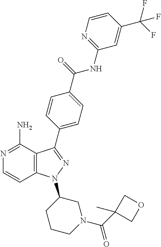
C12=C(C(N)=NC=C1)C(C1=CC=C(C(=O)NC3=NC=CC(C(F)(F)F)=C3)C=C1)=NN2C1CCCN(C(C2(C)COC2)=O)C1
